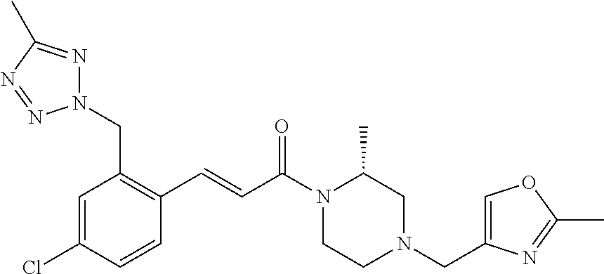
C1=C(Cl)C=CC(C=CC(N2CCN(CC3=COC(C)=N3)CC2C)=O)=C1CN1N=C(C)N=N1
